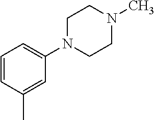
C1=CC(C)=CC(N2CCN(C)CC2)=C1
